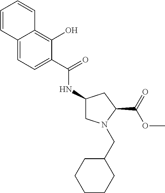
C1=CC2=CC=C(C(=O)NC3CN(CC4CCCCC4)C(C(OC)=O)C3)C(O)=C2C=C1
